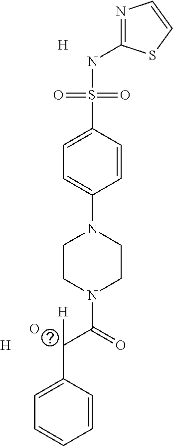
N1=C(NS(C2=CC=C(N3CCN(C(=O)C(C4=CC=CC=C4)[H])CC3)C=C2)(=O)=O)SC=C1.[H].[H].O
